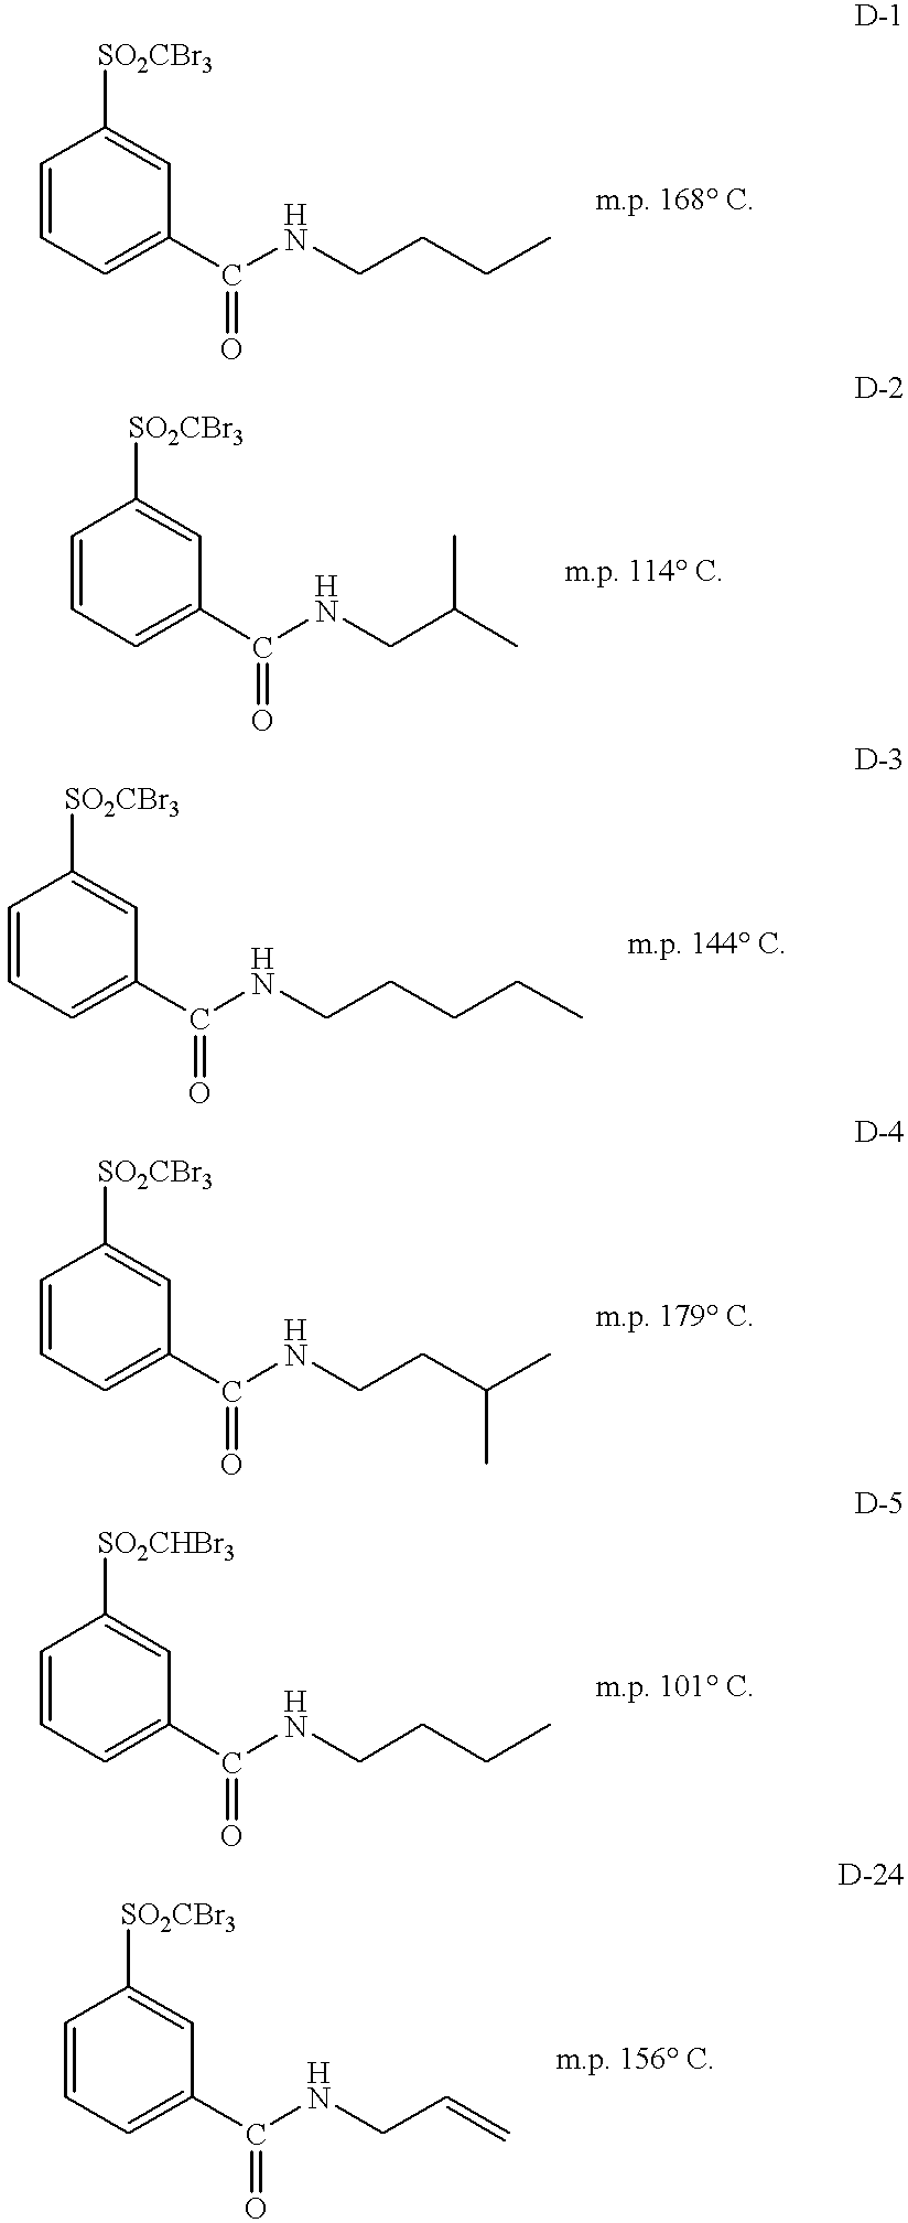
C1=CC=C(C(NCCCC)=O)C=C1[SO2CBr3].C1=CC=C(C(NCC(C)C)=O)C=C1[SO2CBr3].C1=CC=C(C(NCCCCC)=O)C=C1[SO2CBr3].C1=CC=C(C(NCCC(C)C)=O)C=C1[SO2CBr3].C1=CC=C(C(NCCCC)=O)C=C1[SO2CHBr3].C1=CC=C(C(NCC=C)=O)C=C1[SO2CBr3]
